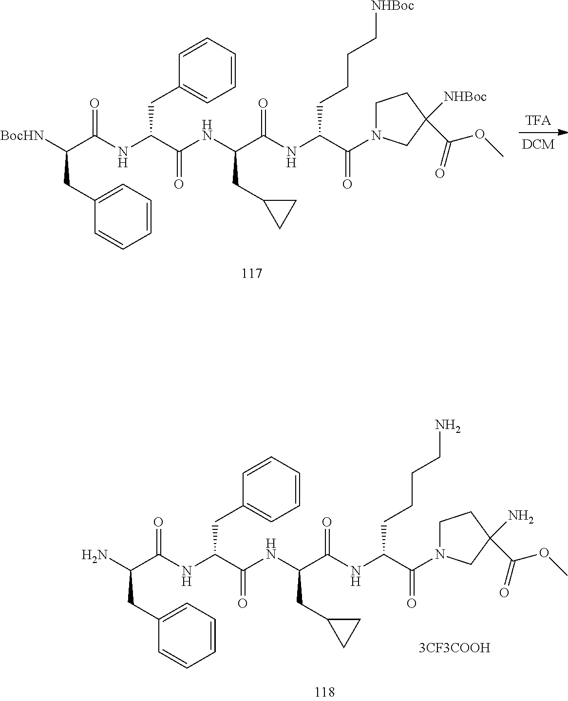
[BocHN]C(C(=O)NC(C(=O)NC(C(=O)NC(C(N1CCC([NHBoc])(C(OC)=O)C1)=O)CCCC[NHBoc])CC1CC1)CC1=CC=CC=C1)CC1=CC=CC=C1.NC(C(=O)NC(C(=O)NC(C(=O)NC(C(N1CCC(N)(C(OC)=O)C1)=O)CCCCN)CC1CC1)CC1=CC=CC=C1)CC1=CC=CC=C1
